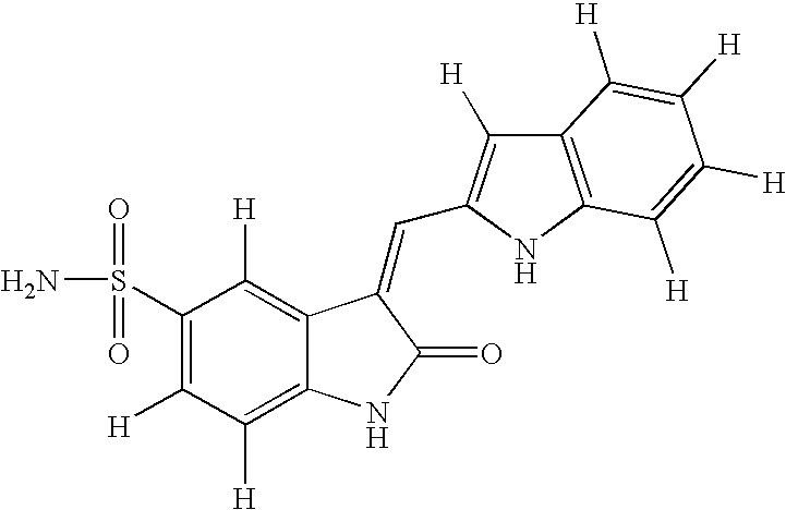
C1(S(=O)(N)=O)=C([H])C([H])=C2C(=C1[H])C(=CC1=C([H])C3=C(N1)C([H])=C([H])C([H])=C3[H])C(=O)N2
